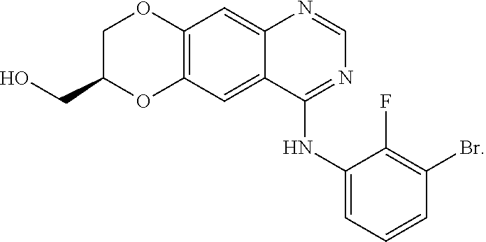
C1=NC2=CC3=C(OC(CO)CO3)C=C2C(NC2=CC=CC(Br)=C2F)=N1
